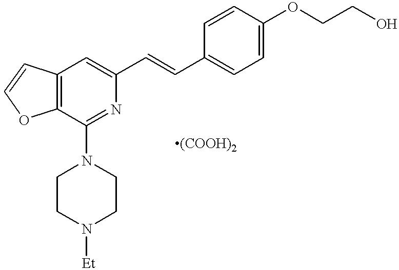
C12=C(C(N3CCN([Et])CC3)=NC(C=CC3=CC=C(OCCO)C=C3)=C1)OC=C2
